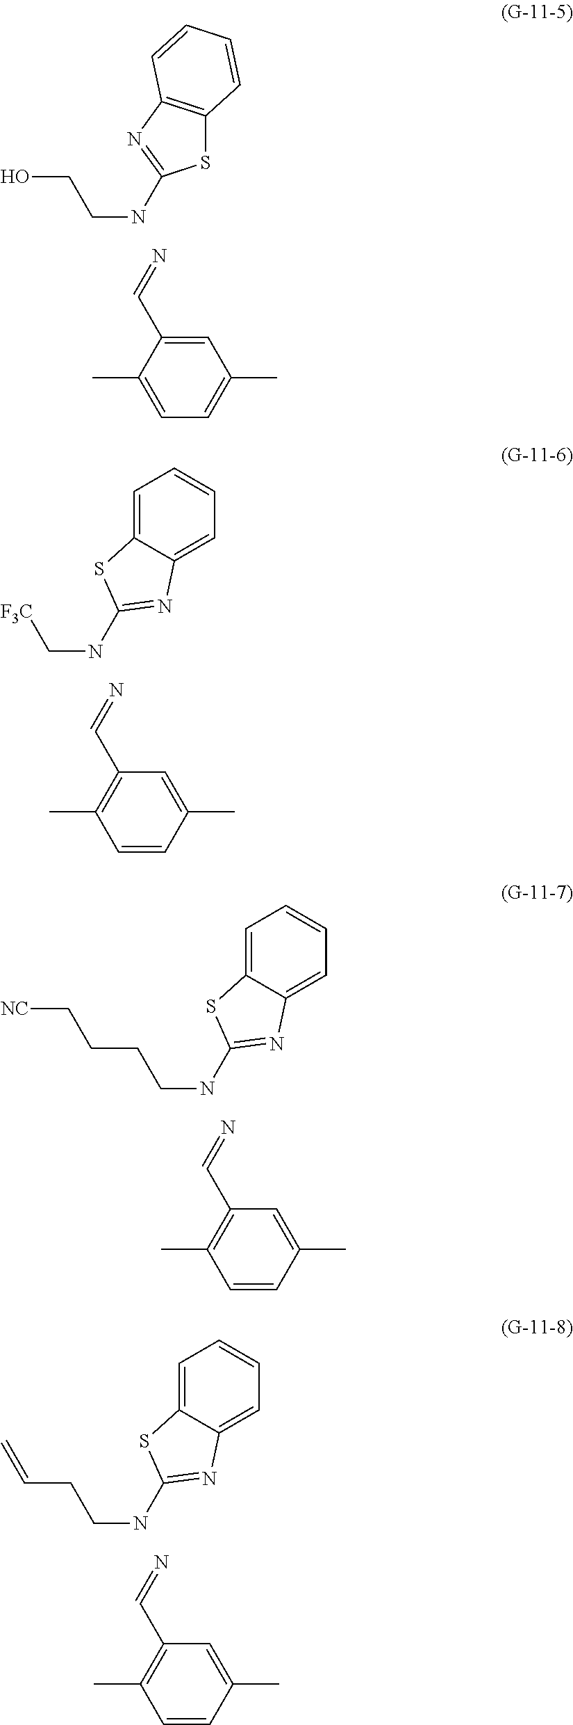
C1=C(C=N)C(C)=CC=C1C.N(CCO)C1=NC2=C(S1)C=CC=C2.C1=C(C)C=CC(C)=C1C=N.N(C[F3C])C1=NC2=CC=CC=C2S1.C1=C(C)C=CC(C)=C1C=N.N(CCCC[NC])C1=NC2=CC=CC=C2S1.C1=C(C)C=CC(C)=C1C=N.N(CCC=C)C1=NC2=CC=CC=C2S1
